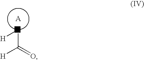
[A].C(C(=O)[H])[H]
